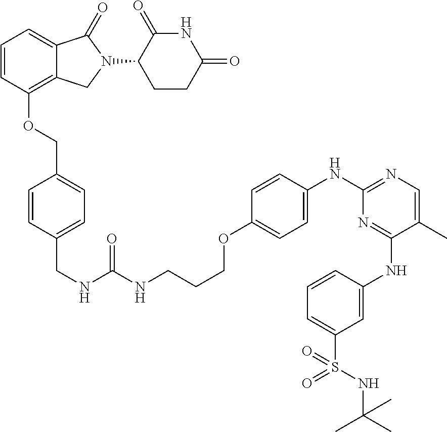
C1=CC(OCC2=CC=C(CNC(NCCCOC3=CC=C(NC4=NC=C(C)C(NC5=CC(S(=O)(=O)NC(C)(C)C)=CC=C5)=N4)C=C3)=O)C=C2)=C2C(=C1)C(=O)N(C1CCC(=O)NC1=O)C2
